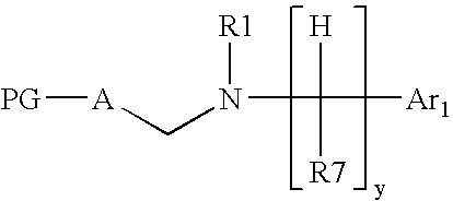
[A](CN([R1])C([Ar1])([H])[R7])[PG]
